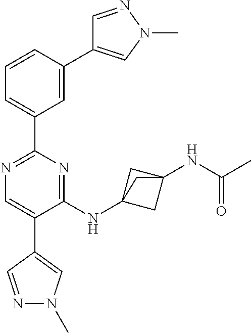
N1=C(C2=CC=CC(C3=CN(C)N=C3)=C2)N=C(NC23CC(NC(C)=O)(C2)C3)C(C2=CN(C)N=C2)=C1
